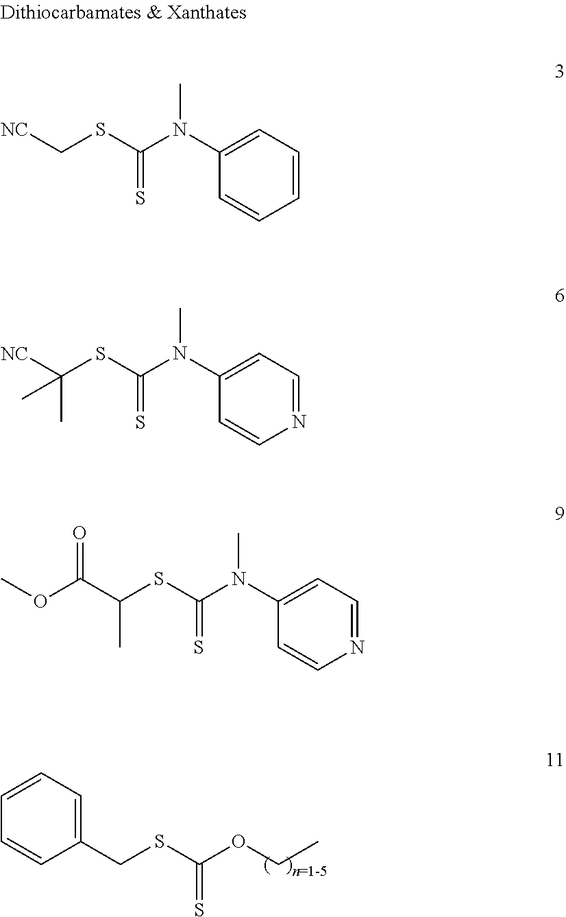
C1(CSC(OCC)=S)=CC=CC=C1.[NC]CSC(N(C1=CC=CC=C1)C)=S.[NC]C(SC(N(C1=CC=NC=C1)C)=S)(C)C.C(C(SC(N(C1=CC=NC=C1)C)=S)C)(OC)=O
